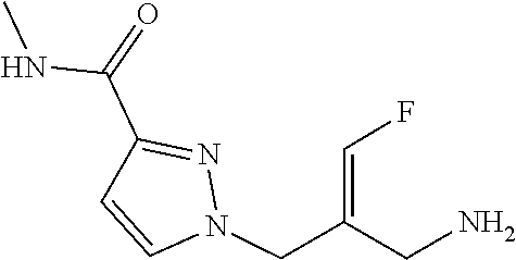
C1=CN(CC(=CF)CN)N=C1C(=O)NC
